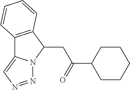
C(C1C2=C(C3=CN=NN13)C=CC=C2)C(=O)C1CCCCC1
